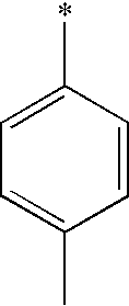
C1(*)=CC=C(C)C=C1
